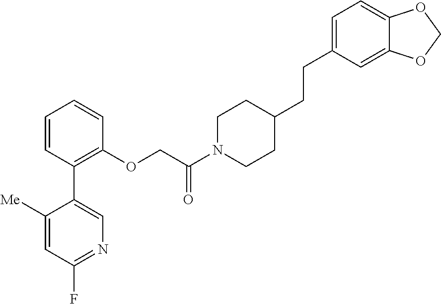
C1=CC(C2=CN=C(F)C=C2[Me])=C(OCC(N2CCC(CCC3=CC=C4C(=C3)OCO4)CC2)=O)C=C1
